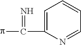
C1=C(C(p)=N)N=CC=C1
